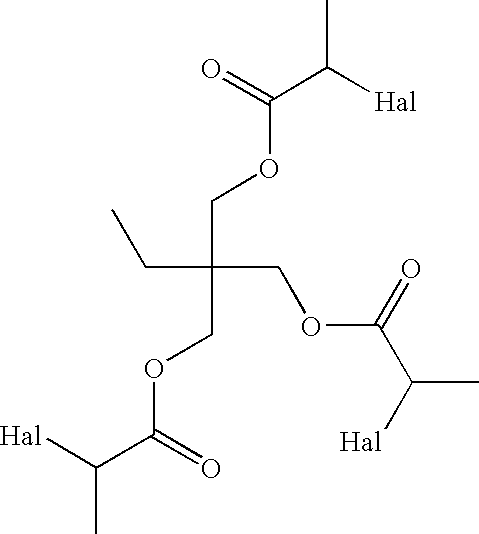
CC(C(=O)OCC(CC)(COC(=O)C(C)[Hal])COC(=O)C([Hal])C)[Hal]
